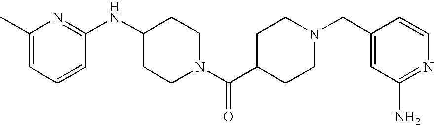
C1(NC2CCN(C(C3CCN(CC4=CC(N)=NC=C4)CC3)=O)CC2)=NC(C)=CC=C1
